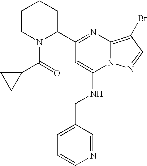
C1=CN=CC(CNC2=CC(C3CCCCN3C(=O)C3CC3)=NC3=C(Br)C=NN23)=C1
